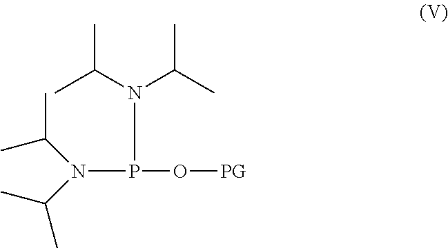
N(P(O[PG])N(C(C)C)C(C)C)(C(C)C)C(C)C
